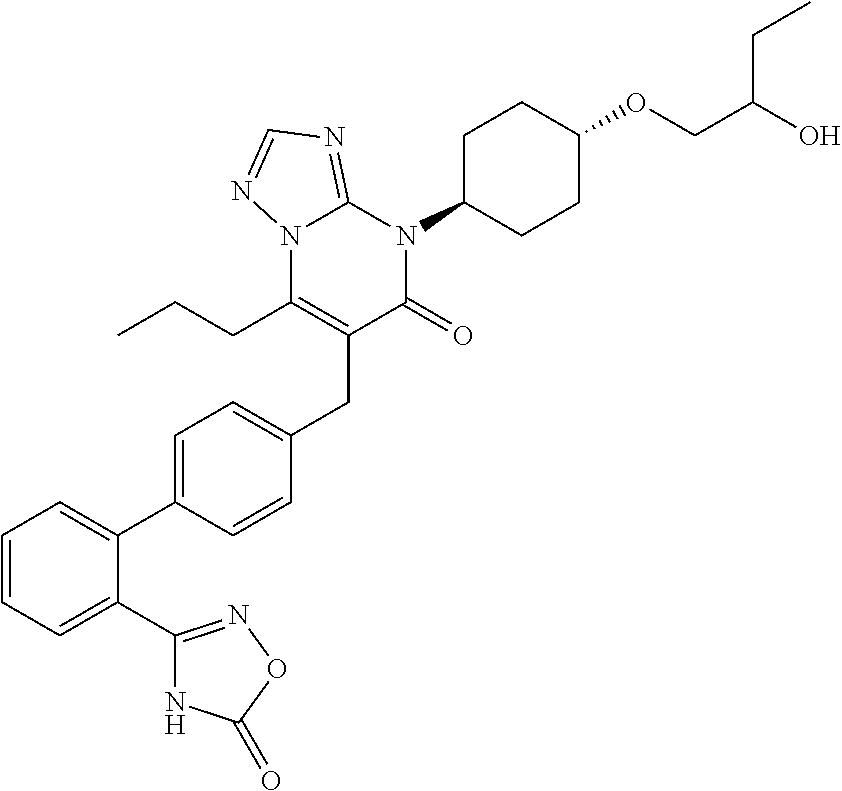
C1=CC=C(C2=NOC(=O)N2)C(C2=CC=C(CC3=C(CCC)N4C(=NC=N4)N(C4CCC(OCC(O)CC)CC4)C3=O)C=C2)=C1
